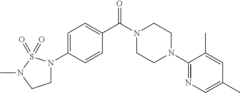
C1=C(N2CCN(C)S2(=O)=O)C=CC(C(N2CCN(C3=NC=C(C)C=C3C)CC2)=O)=C1
